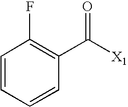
C1=CC=CC(C([X1])=O)=C1F
